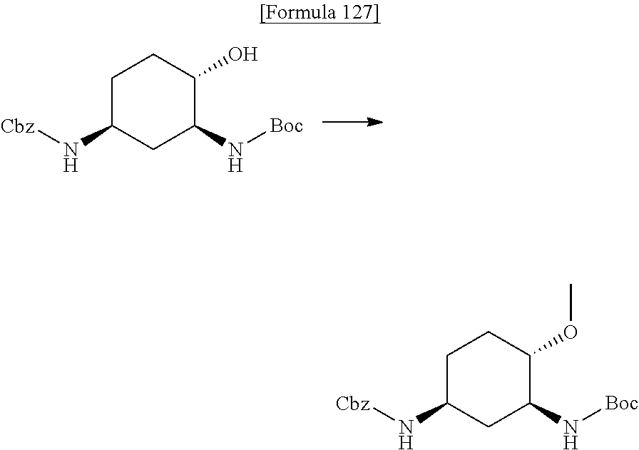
C1C(N[Cbz])CC(N[Boc])C(O)C1.C1C(N[Cbz])CC(N[Boc])C(OC)C1
